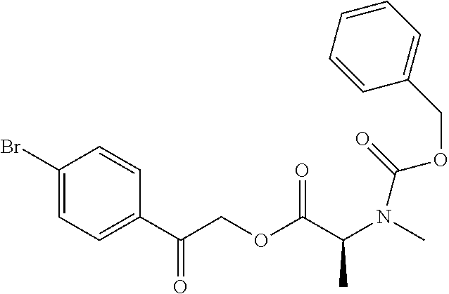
C1(Br)=CC=C(C(COC(C(N(C(OCC2=CC=CC=C2)=O)C)C)=O)=O)C=C1
